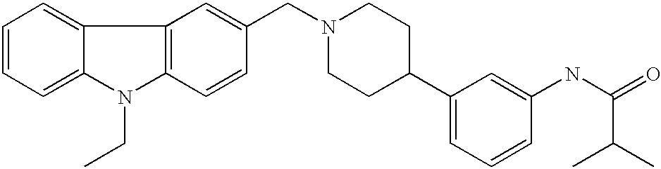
C1=CC=C2C(=C1)C1=C(N2CC)C=CC(CN2CCC(C3=CC=CC(NC(=O)C(C)C)=C3)CC2)=C1
